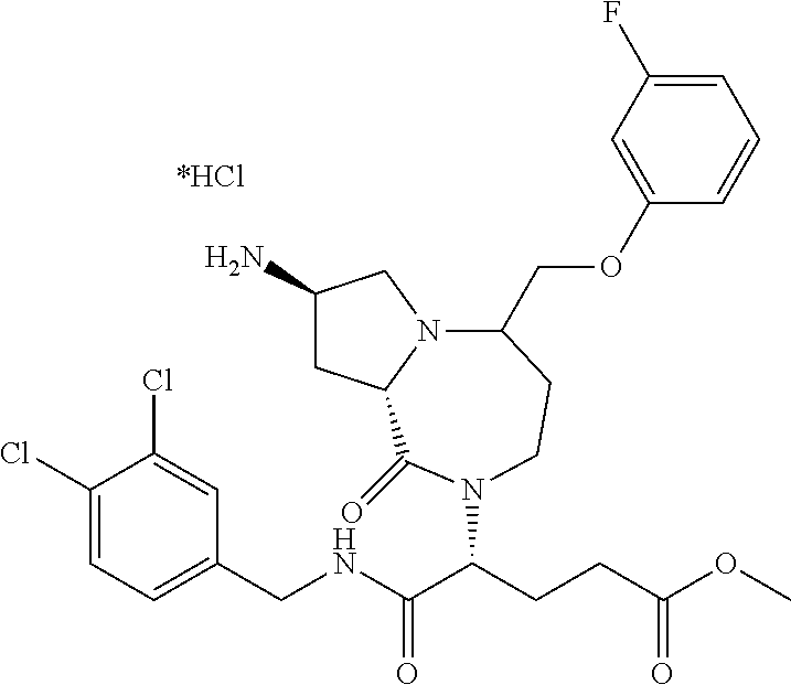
C1(N)CC2N(C1)C(COC1=CC(F)=CC=C1)CCN(C(CCC(OC)=O)C(NCC1=CC=C(Cl)C(Cl)=C1)=O)C2=O
